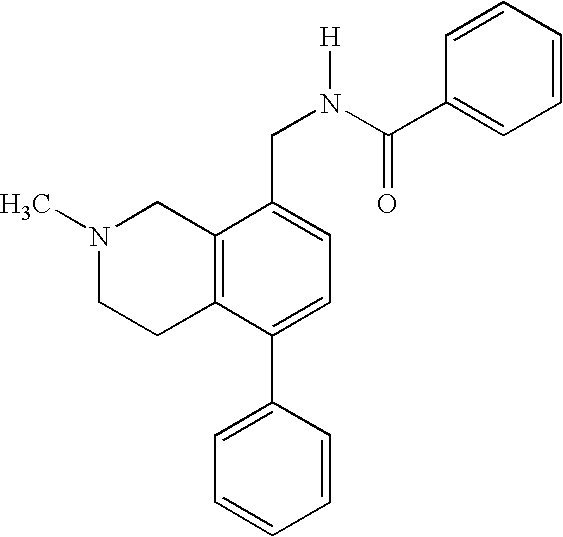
C12=C(C(C3=CC=CC=C3)=CC=C1CN([H])C(C1=CC=CC=C1)=O)CCN(C)C2
